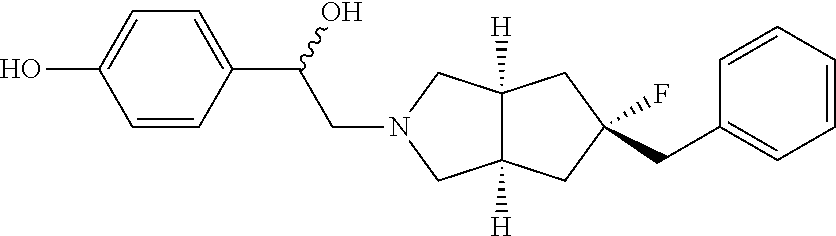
C12([H])C([H])(CN(CC(C3=CC=C(O)C=C3)O)C1)CC(F)(CC1=CC=CC=C1)C2
